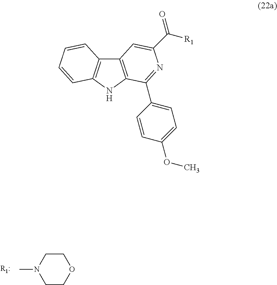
CN1CCOCC1.C12=C(NC3=C1C=CC=C3)C(C1=CC=C(OC)C=C1)=NC(C(=O)[R1])=C2
